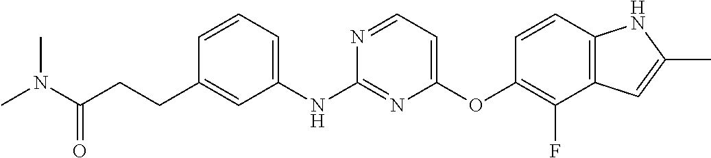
C1(CCC(N(C)C)=O)=CC(NC2=NC(OC3=C(F)C4=C(C=C3)NC(C)=C4)=CC=N2)=CC=C1
